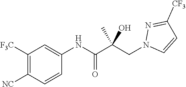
C1([F3C])=C([NC])C=CC(NC(=O)C(CN2C=CC([CF3])=N2)(C)O)=C1
